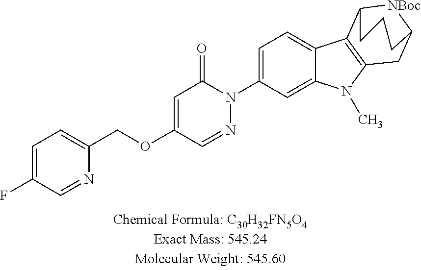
C1=C(N2C(=O)C=C(OCC3=CC=C(F)C=N3)C=N2)C=C2C(=C1)C1=C(N2C)CC2[NBoc]C1CCC2
